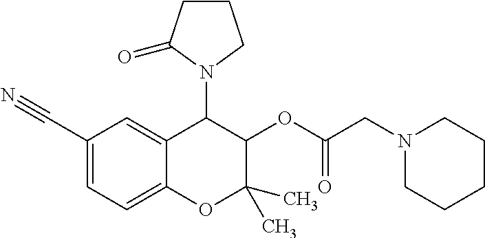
C1(C#N)=CC=C2C(=C1)C(N1CCCC1=O)C(OC(CN1CCCCC1)=O)C(C)(C)O2
